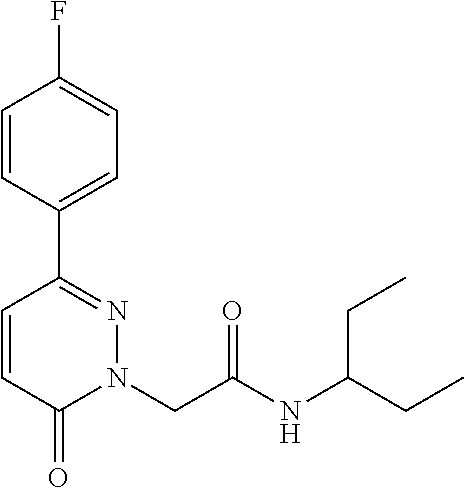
C1=CC(C2=NN(CC(NC(CC)CC)=O)C(=O)C=C2)=CC=C1F
